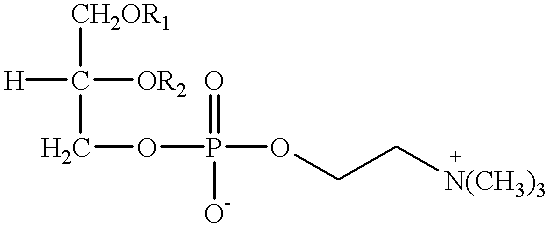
C(COP(OCC[N(CH3)3])([O-])=O)([CH2OR1])([H])[OR2]
